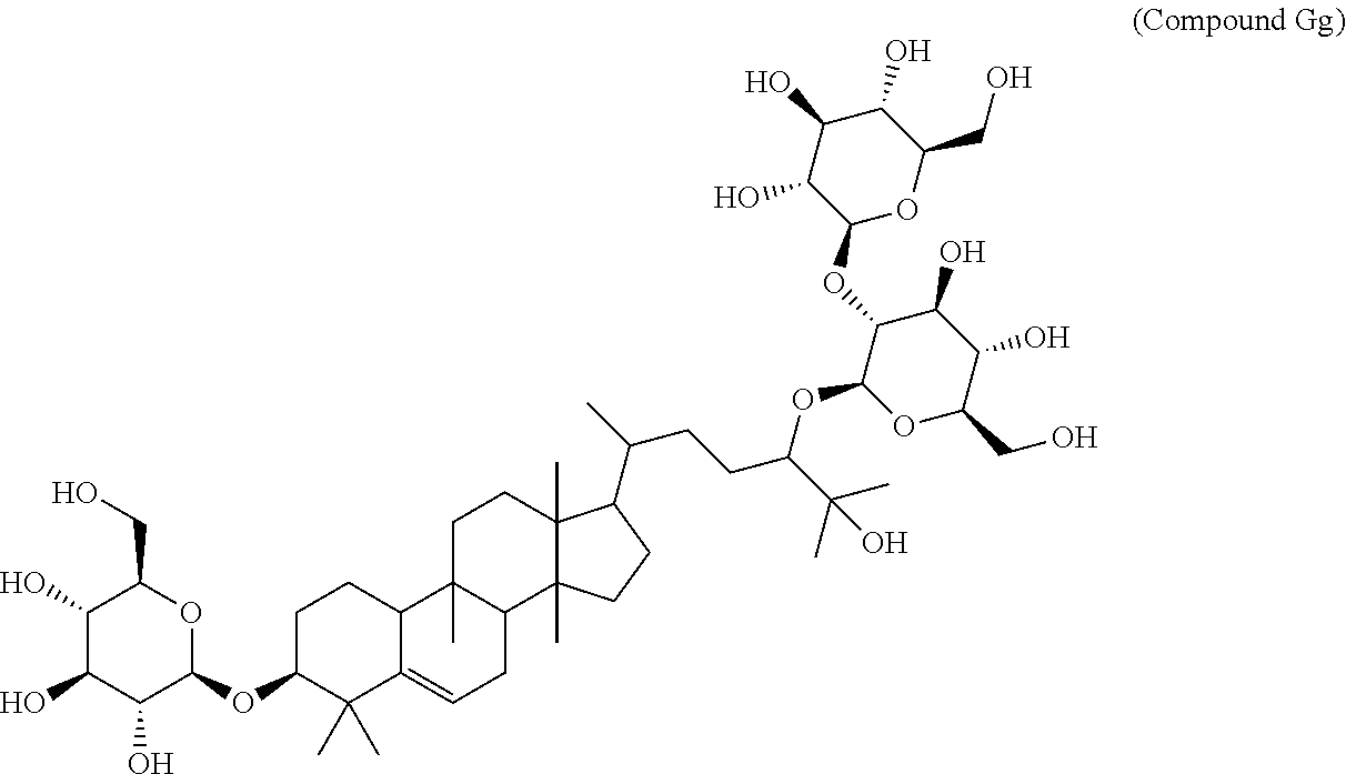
C(O)(C)(C)C(OC1OC(CO)C(O)C(O)C1OC1OC(CO)C(O)C(O)C1O)CCC(C1C2(C)C(C)(CC1)C1C(C)(CC2)C2C(=CC1)C(C)(C)C(OC1OC(CO)C(O)C(O)C1O)CC2)C
